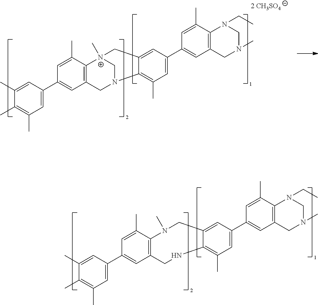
C12=C(C=C(C3=CC(C)=C(C)C(C)=C3)C=C1C)CN1C[N+]2(C)CC2=CC(C3=CC4=C(C(C)=C3)N(CC)CN(C)C4)=CC(C)=C12.C12=C(C=C(C3=CC(C)=C(C)C(C)=C3)C=C1C)CNC1=C(C)C=C(C3=CC4=C(C(C)=C3)N(CC)CN(C)C4)C=C1CN2C
